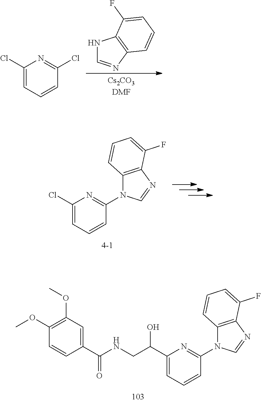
C1(C(O)CNC(=O)C2=CC(OC)=C(OC)C=C2)=CC=CC(N2C3=C(N=C2)C(F)=CC=C3)=N1.N1C=NC2=C1C(F)=CC=C2.C1(Cl)=CC=CC(Cl)=N1.C1(Cl)=CC=CC(N2C3=C(N=C2)C(F)=CC=C3)=N1
